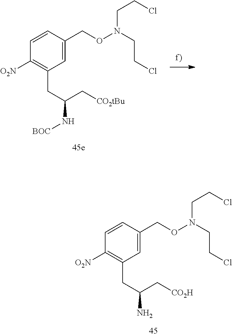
C1([O2N])=C(CC(N)C[CO2H])C=C(CON(CCCl)CCCl)C=C1.C1([O2N])=C(CC(N[BOC])C[CO2tBu])C=C(CON(CCCl)CCCl)C=C1
